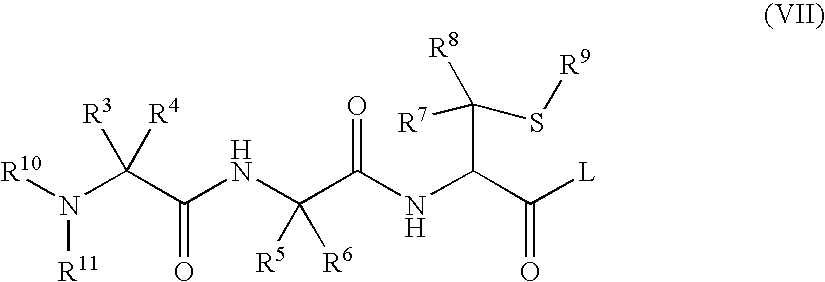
N(C(C(NC(C(NC(C([L])=O)C([R7])(S[R9])[R8])=O)([R5])[R6])=O)([R3])[R4])([R10])[R11]
